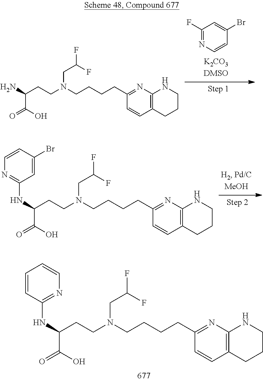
N(CCCCC1=NC2=C(C=C1)CCCN2)(CCC(C(=O)O)N)CC(F)F.C1(F)=NC=CC(Br)=C1.N(CCCCC1=NC2=C(C=C1)CCCN2)(CCC(C(=O)O)NC1=NC=CC(Br)=C1)CC(F)F.N(CCCCC1=NC2=C(C=C1)CCCN2)(CCC(C(=O)O)NC1=NC=CC=C1)CC(F)F
